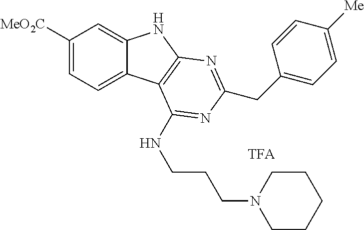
C1([MeO2C])=CC=C2C(=C1)NC1=C2C(NCCCN2CCCCC2)=NC(CC2=CC=C([Me])C=C2)=N1
